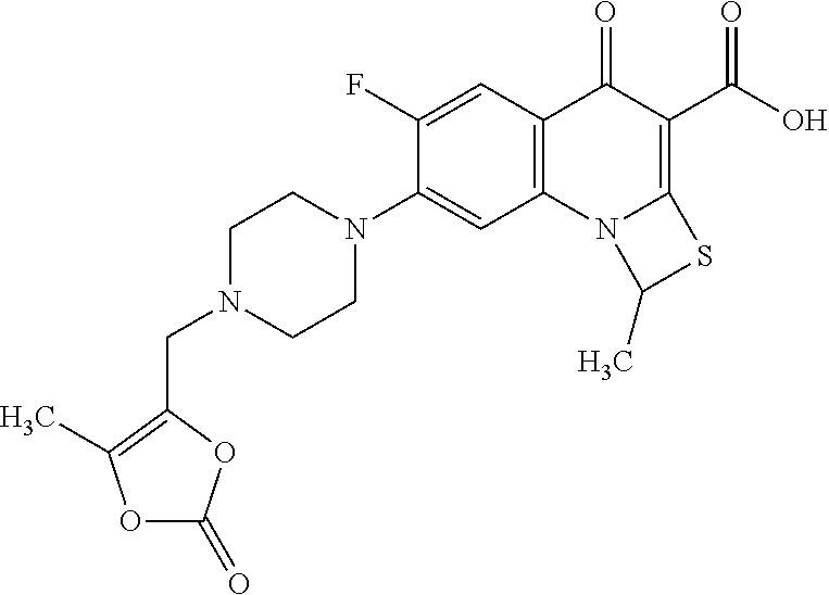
C12=C(C=C(F)C(N3CCN(CC4=C(C)OC(=O)O4)CC3)=C1)C(=O)C(C(=O)O)=C1N2C(C)S1
